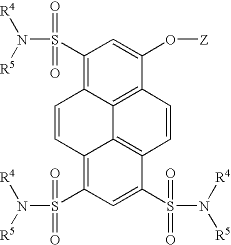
C1(S(N([R5])[R4])(=O)=O)=C2C3=C(C(O[Z])=C1)C=CC1=C3C(=C(S(=O)(=O)N([R5])[R4])C=C1S(N([R4])[R5])(=O)=O)C=C2
